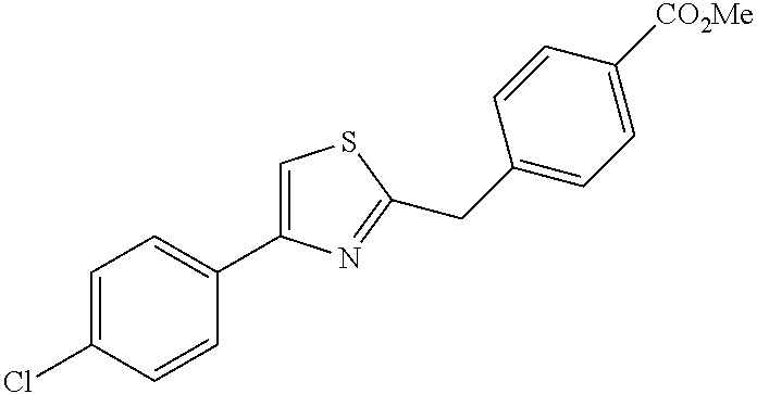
C1=C(Cl)C=CC(C2=CSC(CC3=CC=C([CO2Me])C=C3)=N2)=C1
